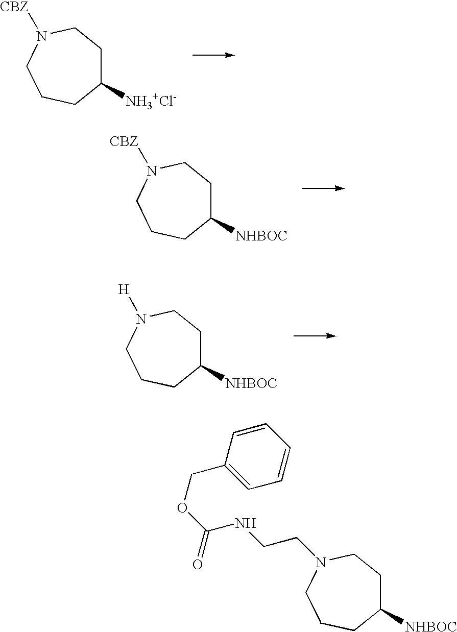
C1([NH3+Cl-])CCN([CBZ])CCC1.C1([NHBOC])CCN([CBZ])CCC1.C1([NHBOC])CCN(CCNC(OCC2=CC=CC=C2)=O)CCC1.C1([NHBOC])CCN([H])CCC1
